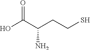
C(CCS)(C(O)=O)N
